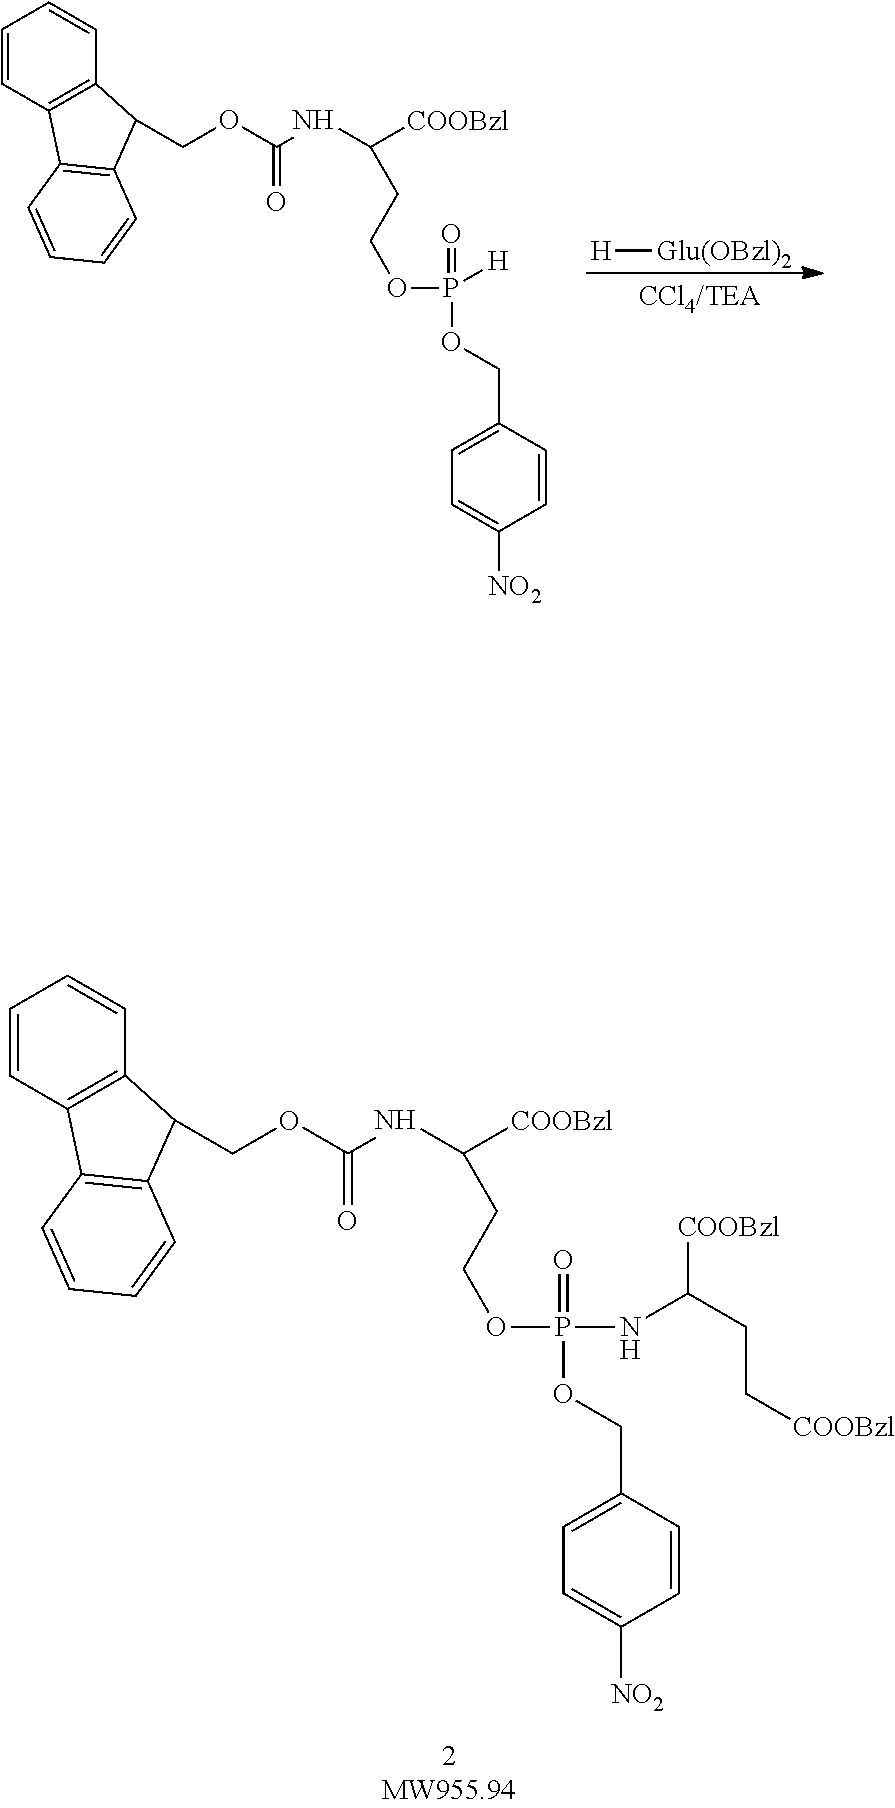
N(C([COOBzl])CCOP([H])(=O)OCC1=CC=C([NO2])C=C1)C(OCC1C2=C(C=CC=C2)C2=C1C=CC=C2)=O.[Glu(OBzl)2][H].N(C([COOBzl])CCOP(NC(CC[COOBzl])[COOBzl])(=O)OCC1=CC=C([NO2])C=C1)C(OCC1C2=C(C=CC=C2)C2=C1C=CC=C2)=O
